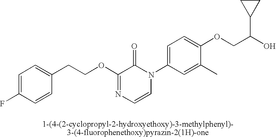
C1(CCOC2=NC=CN(C3=CC=C(OCC(O)C4CC4)C(C)=C3)C2=O)=CC=C(F)C=C1
